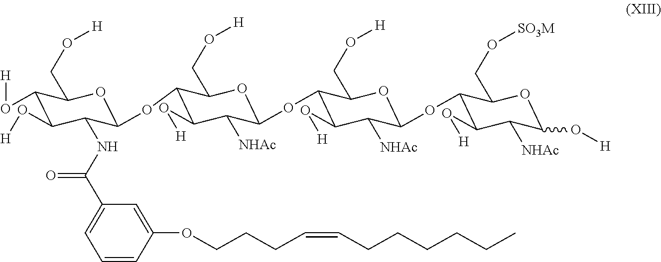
C1(O[H])C(O[H])C(NC(C2=CC=CC(OCCCC=CCCCCCC)=C2)=O)C(OC2C(O[H])C([NHAc])C(OC3C(O[H])C([NHAc])C(OC4C(O[H])C([NHAc])C(O[H])OC4CO[SO3M])OC3CO[H])OC2CO[H])OC1CO[H]
